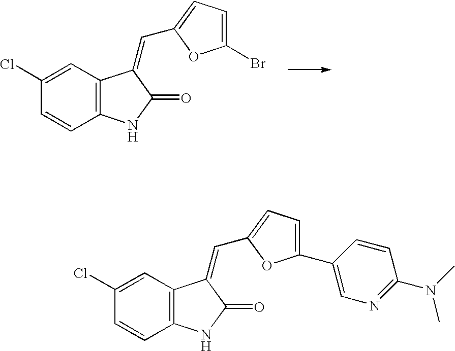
C12=C(C=C(Cl)C=C1)C(=CC1=CC=C(Br)O1)C(=O)N2.C12=C(C=C(Cl)C=C1)C(=CC1=CC=C(C3=CN=C(N(C)C)C=C3)O1)C(=O)N2
